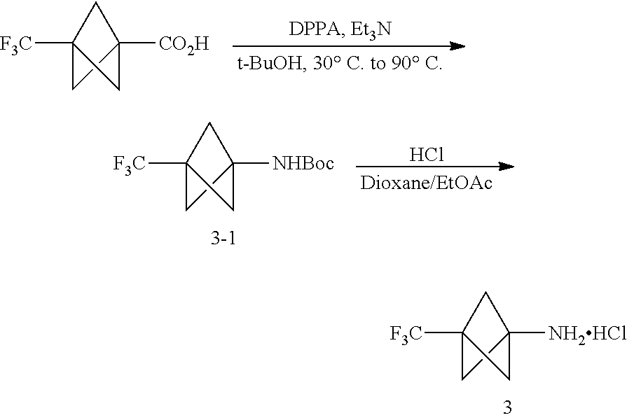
C12([F3C])CC([CO2H])(C1)C2.C12([F3C])CC([NHBoc])(C1)C2.Cl.C12([F3C])CC([NH2HCl])(C1)C2
